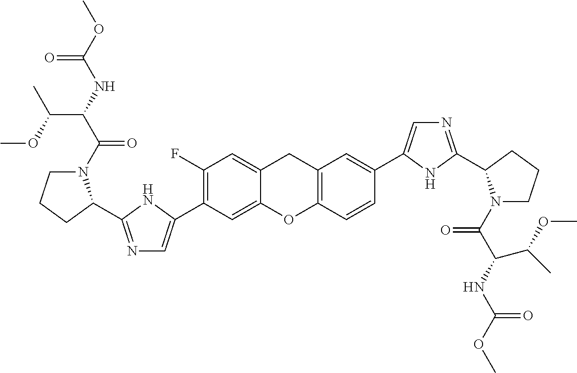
C1(C2=CN=C(C3N(C(=O)C(C(OC)C)NC(=O)OC)CCC3)N2)=C(F)C=C2CC3=C(C=CC(C4=CN=C(C5N(C(=O)C(NC(=O)OC)C(OC)C)CCC5)N4)=C3)OC2=C1
